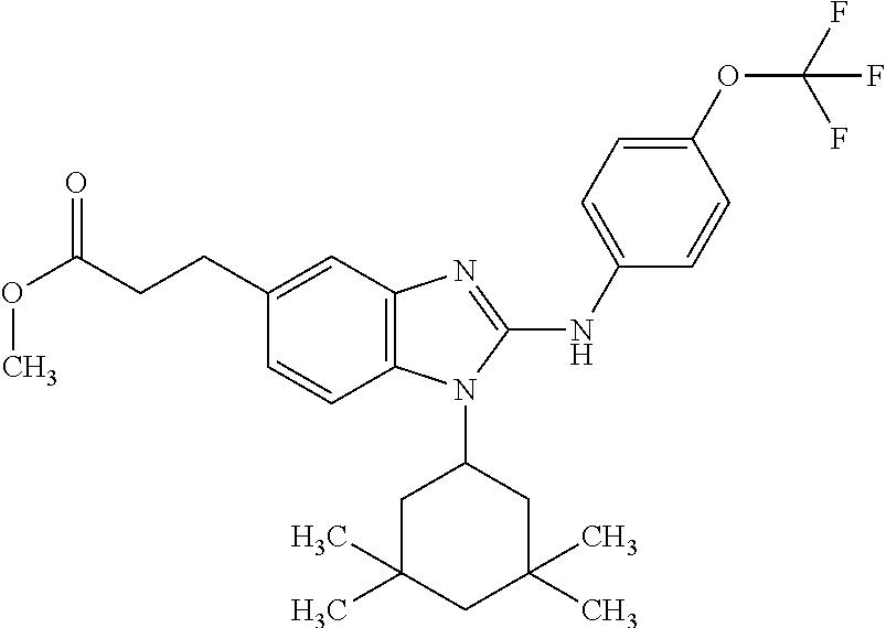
C(CCC1=CC2=C(C=C1)N(C1CC(C)(C)CC(C)(C)C1)C(NC1=CC=C(OC(F)(F)F)C=C1)=N2)(OC)=O
